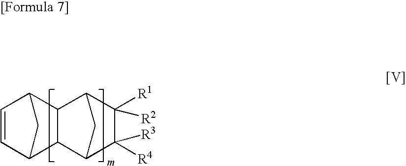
C1=CC2CC1C1C3C([R4])([R3])C([R1])([R2])C(C21)C3
